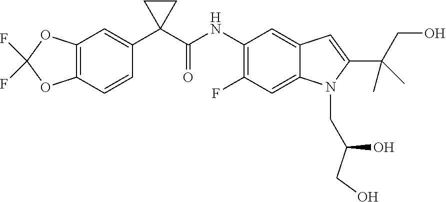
C1(NC(C2(C3=CC4=C(C=C3)OC(F)(F)O4)CC2)=O)=C(F)C=C2C(=C1)C=C(C(C)(C)CO)N2CC(O)CO
